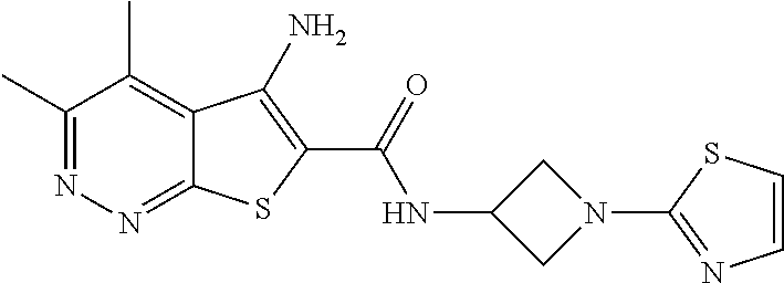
C1(C)=NN=C2C(=C1C)C(N)=C(C(=O)NC1CN(C3=NC=CS3)C1)S2
